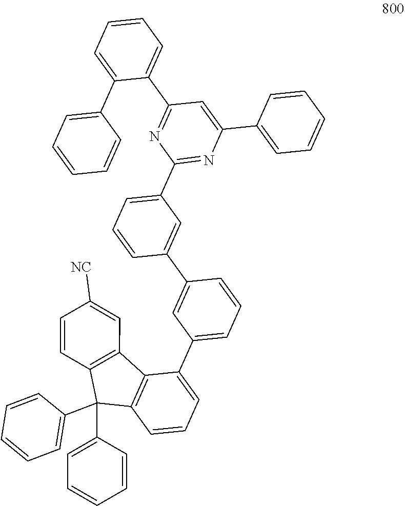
C1(C2=CC=CC(C3=CC(C4=CC=CC5=C4C4=C(C5(C5=CC=CC=C5)C5=CC=CC=C5)C=CC([NC])=C4)=CC=C3)=C2)=NC(C2=CC=CC=C2)=CC(C2=CC=CC=C2C2=CC=CC=C2)=N1
